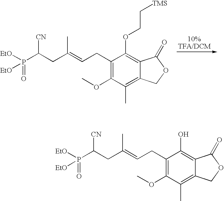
C1(CC=C(CC(P([EtO])(=O)[EtO])[CN])C)=C(OC)C(C)=C2C(=C1OCC[TMS])C(=O)OC2.C1(CC=C(CC(P([EtO])(=O)[EtO])[CN])C)=C(OC)C(C)=C2C(=C1O)C(=O)OC2
